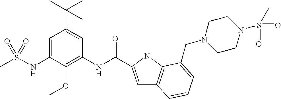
CS(NC1=CC(C(C)(C)C)=CC(NC(=O)C2=CC3=C(N2C)C(CN2CCN(S(=O)(=O)C)CC2)=CC=C3)=C1OC)(=O)=O
